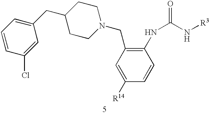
C1(CC2=CC=CC(Cl)=C2)CCN(CC2=C(NC(N[R3])=O)C=CC([R14])=C2)CC1
